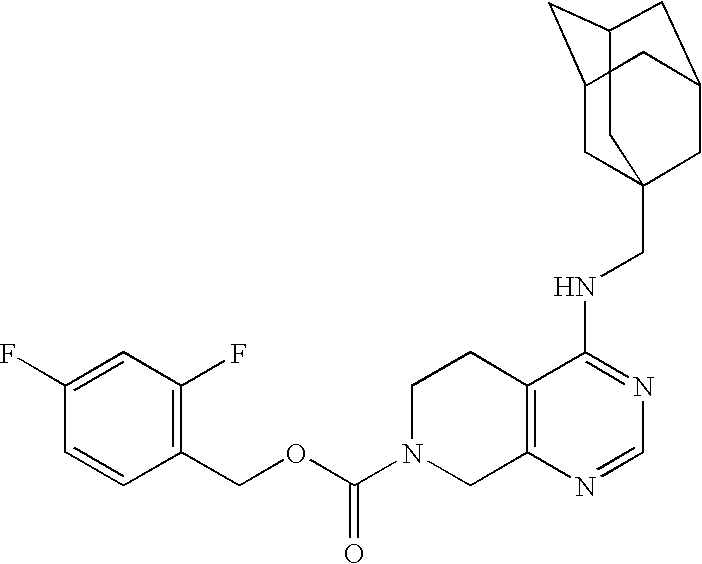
C12=C(N=CN=C1NCC13CC4CC(CC(C1)C4)C3)CN(C(OCC1=C(F)C=C(F)C=C1)=O)CC2
